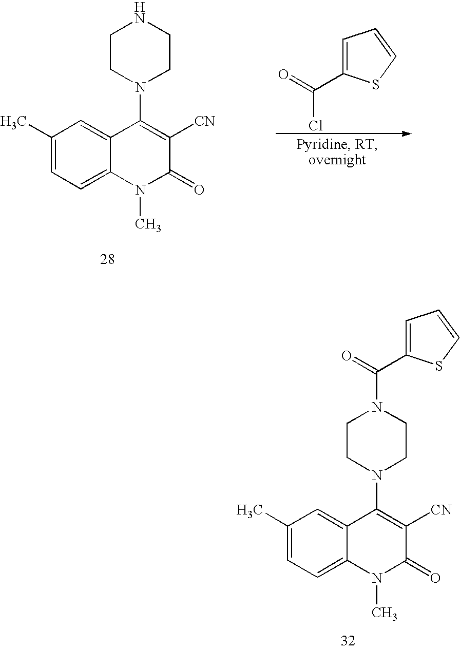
C1(C)=CC=C2C(=C1)C(N1CCNCC1)=C([CN])C(=O)N2C.C1=C(C(=O)Cl)SC=C1.C1(C)=CC=C2C(=C1)C(N1CCN(C(C3=CC=CS3)=O)CC1)=C([CN])C(=O)N2C
